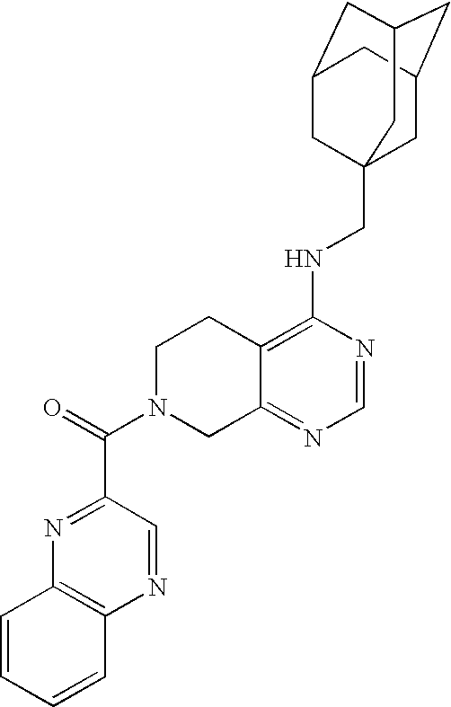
C12=C(NCC34CC5CC(CC(C3)C5)C4)N=CN=C1CN(C(=O)C1=NC3=C(N=C1)C=CC=C3)CC2
